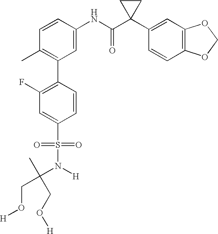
C1(NC(C2(C3=CC4=C(C=C3)OCO4)CC2)=O)=CC(C2=C(F)C=C(S(=O)(=O)N([H])C(C)(CO[H])CO[H])C=C2)=C(C)C=C1
